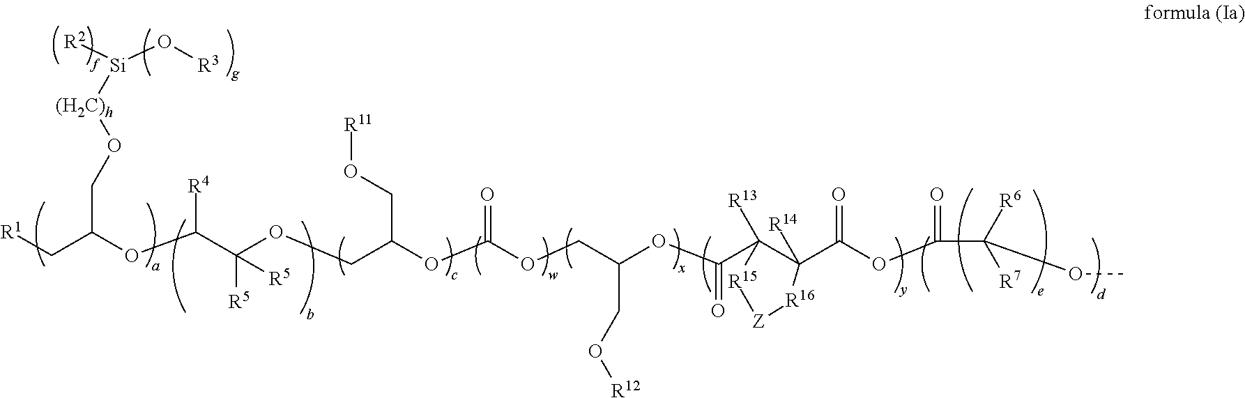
[R1]CC(OC(C(OCC(OC(OCC(OC(C1([R13])C(C(OC(C(OC)([R6])[R7])=O)=O)([R14])[R16][Z][R15]1)=O)CO[R12])=O)CO[R11])([R5])[R5])[R4])CO[(H2C)h][Si](O[R3])[R2]
